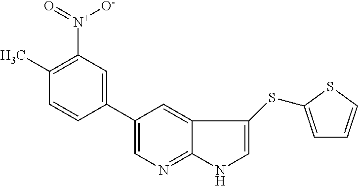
C1(C2=CN=C3C(=C2)C(SC2=CC=CS2)=CN3)=CC([N+](=O)[O-])=C(C)C=C1
